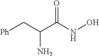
[Ph]CC(C(NO)=O)N
